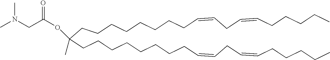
C(CCCCCCCC=CCC=CCCCCC)C(CCCCCCCCC=CCC=CCCCCC)(C)OC(=O)CN(C)C
